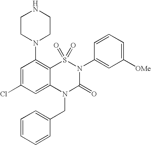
C1=C(Cl)C=C2C(=C1N1CCNCC1)S(=O)(=O)N(C1=CC([OMe])=CC=C1)C(=O)N2CC1=CC=CC=C1
